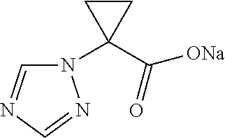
N1(C2(C(=O)[ONa])CC2)C=NC=N1
